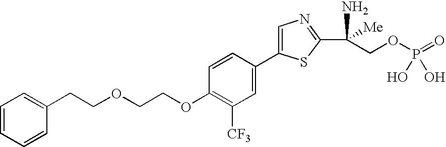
C1(CCOCCOC2=C([CF3])C=C(C3=CN=C(C(N)([Me])COP(=O)(O)O)S3)C=C2)=CC=CC=C1
